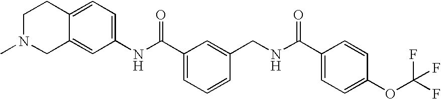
C1N(C)CC2=CC(NC(C3=CC=CC(CNC(C4=CC=C(OC(F)(F)F)C=C4)=O)=C3)=O)=CC=C2C1
